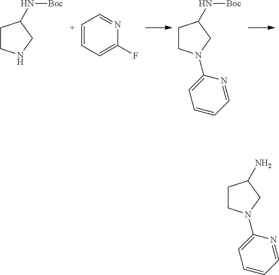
C1CNCC1N[Boc].[C+]1=CC=C(F)N=C1.C1CN(C2=CC=CC=N2)CC1N[Boc].C1CN(C2=CC=CC=N2)CC1N
